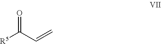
[R5]C(C=C)=O
